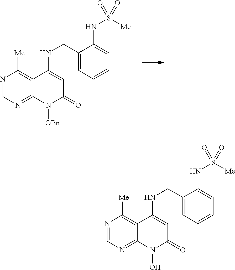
N1=CN=C2C(=C1[Me])C(NCC1=CC=CC=C1NS([Me])(=O)=O)=CC(=O)N2[OBn].N1=CN=C2C(=C1[Me])C(NCC1=CC=CC=C1NS([Me])(=O)=O)=CC(=O)N2O
